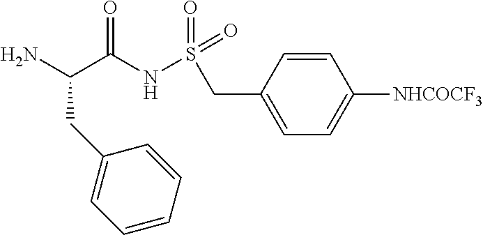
C(S(NC(C(N)CC1=CC=CC=C1)=O)(=O)=O)C1=CC=C([NHCOCF3])C=C1
